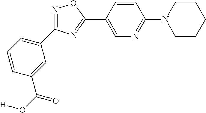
C1=CC=C(C2=NOC(C3=CN=C(N4CCCCC4)C=C3)=N2)C=C1C(=O)O[H]
